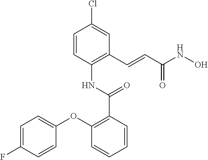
C1=CC(NC(C2=C(OC3=CC=C(F)C=C3)C=CC=C2)=O)=C(C=CC(NO)=O)C=C1Cl
